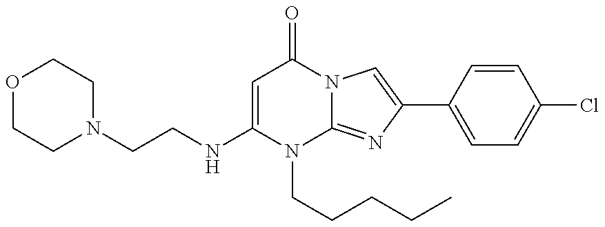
N(C1=CC(=O)N2C(=NC(C3=CC=C(Cl)C=C3)=C2)N1CCCCC)CCN1CCOCC1
